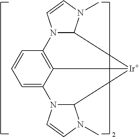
C12=C3C(=CC=C1)N1C([Ir]3C3N2C=CN3C)N(C)C=C1
